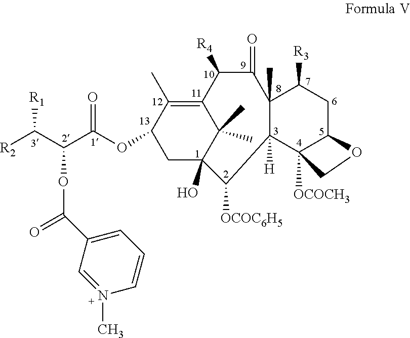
C1(C)(C)C2=C(C)C(OC(C(C([R2])[R1])OC(=O)C3=CC=CN(C)=C3)=O)CC1(O)C([OCOC6H5])C1([H])C(C)(C(=O)C2[R4])C([R3])CC2C1([OCOCH3])CO2
